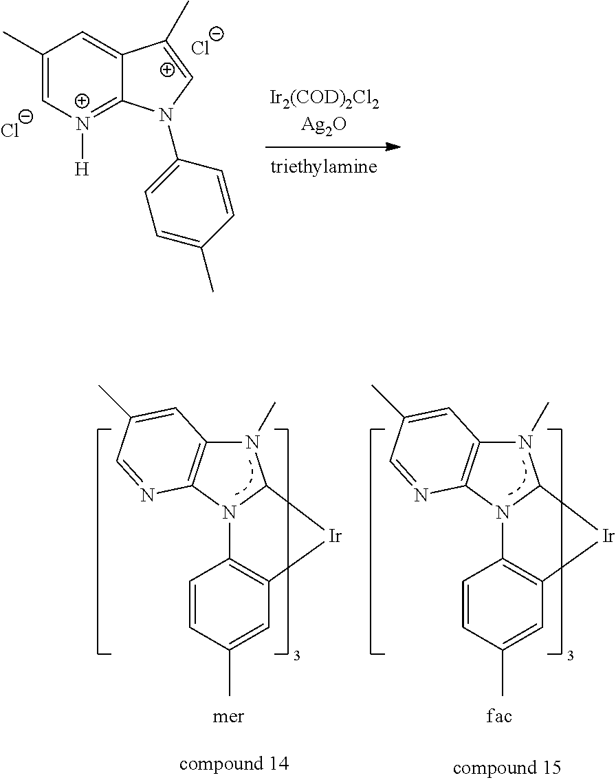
C1(C)=C[N+]([H])=C2C(=C1)C(C)=CN2C1=CC=C(C)C=C1.[Cl-].[Cl-].N1(C)C2=C(N3C1[Ir]C1=C3C=CC(C)=C1)N=CC(C)=C2.N1(C)C2=C(N3C1[Ir]C1=C3C=CC(C)=C1)N=CC(C)=C2
